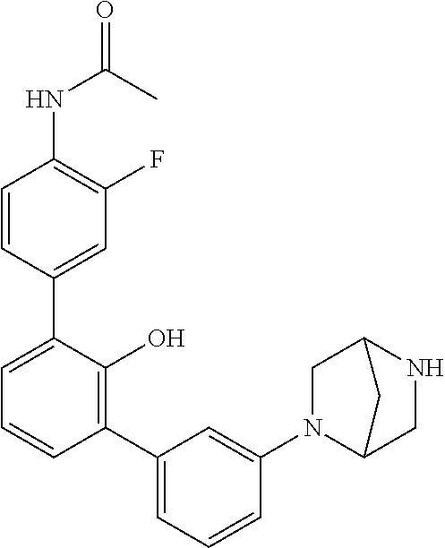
C1(NC(=O)C)=C(F)C=C(C2=CC=CC(C3=CC=CC(N4C5CNC(C4)C5)=C3)=C2O)C=C1
